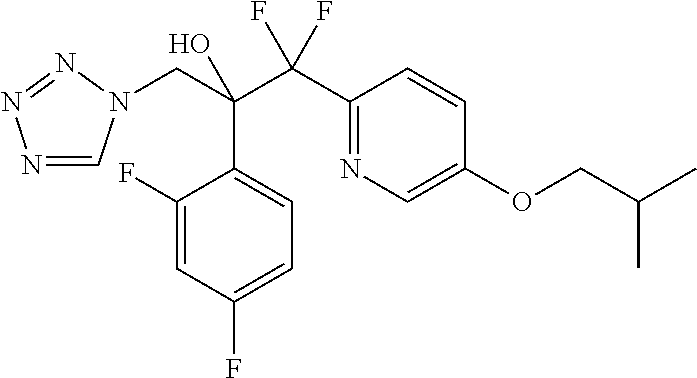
N1=CN(CC(C(C2=NC=C(OCC(C)C)C=C2)(F)F)(O)C2=CC=C(F)C=C2F)N=N1
